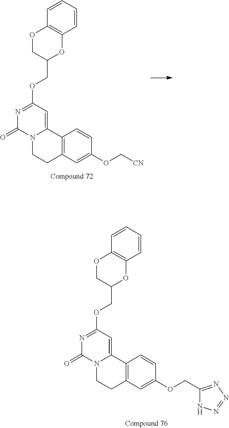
C12=C(C=C(OC[CN])C=C1)CCN1C2=CC(OCC2OC3=C(OC2)C=CC=C3)=NC1=O.C12=C(C=C(OCC3=NN=NN3)C=C1)CCN1C2=CC(OCC2OC3=C(OC2)C=CC=C3)=NC1=O
